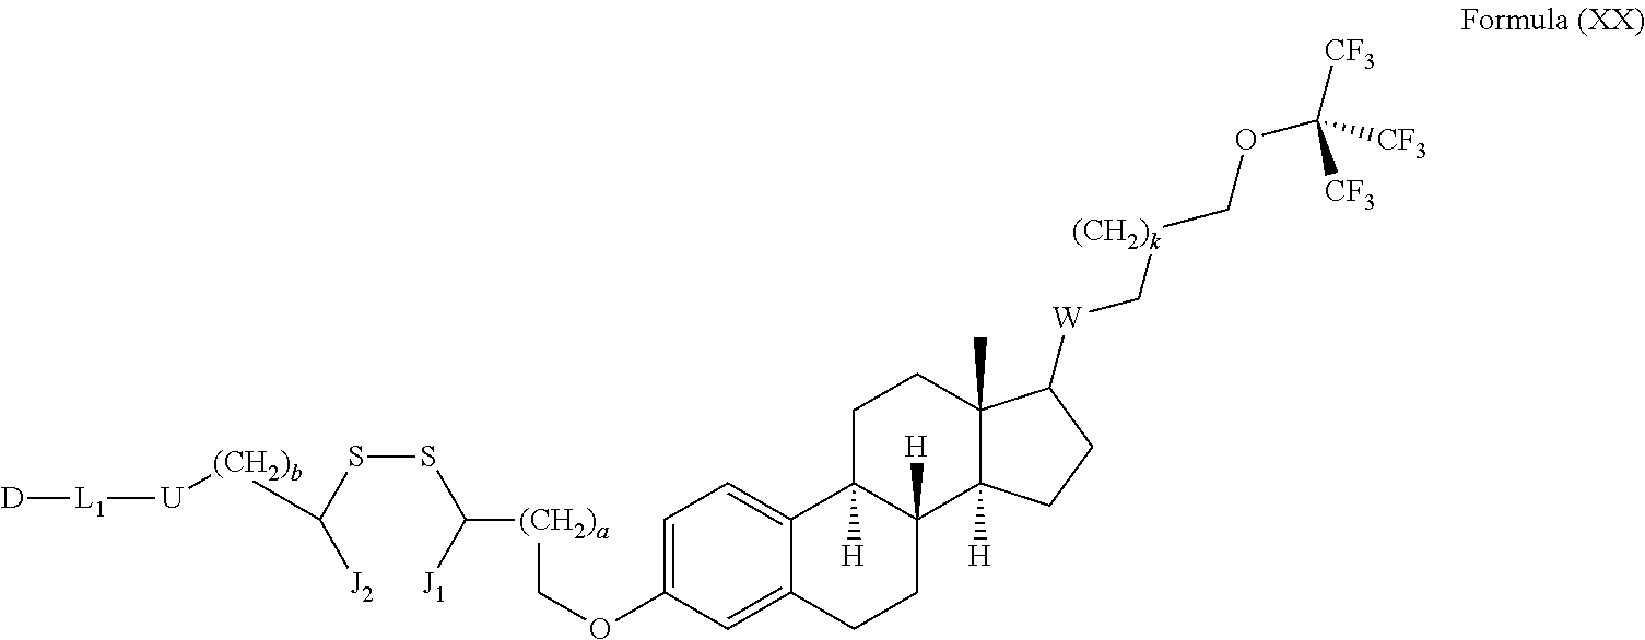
C([(CH2)a]COC1=CC=C2C(=C1)CCC1([H])C2([H])CCC2(C)C1([H])CCC2[W]C[(CH2)k]COC([CF3])([CF3])[CF3])(SSC([(CH2)b][U][L1][D])[J2])[J1]
